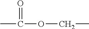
CC(=O)OCC
